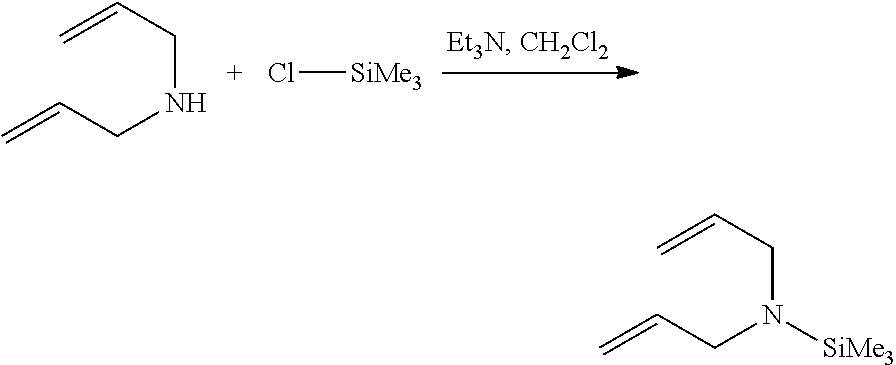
C(NCC=C)C=C.Cl[SiMe3].C(N(CC=C)[SiMe3])C=C
